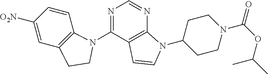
C1(N2C3=C(C=C([O2N])C=C3)CC2)=NC=NC2=C1C=CN2C1CCN(C(OC(C)C)=O)CC1
